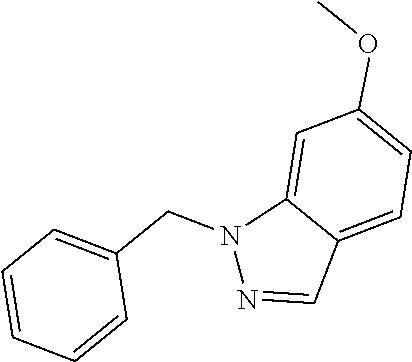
N1(CC2=CC=CC=C2)N=CC2=CC=C(OC)C=C12
